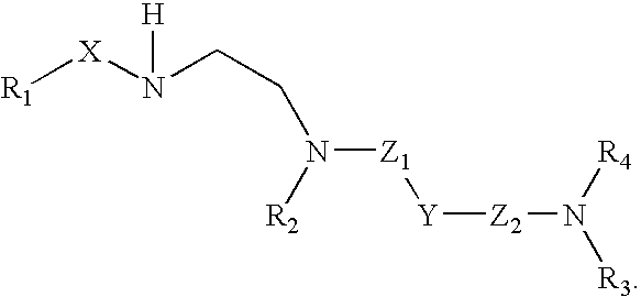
[R1][X]N(CCN([R2])[Z1][Y][Z2]N([R4])[R3])[H]
